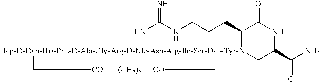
NC(NCCCC1[Hep-D-Dap-His-Phe-D-Ala-Gly-Arg-D-Nle-Asp-Arg-Ile-Ser-Dap-Tyr-N]2(CC(C(N)=O)NC1=O)C[CO][(CH2)2][CO]C2)=N
